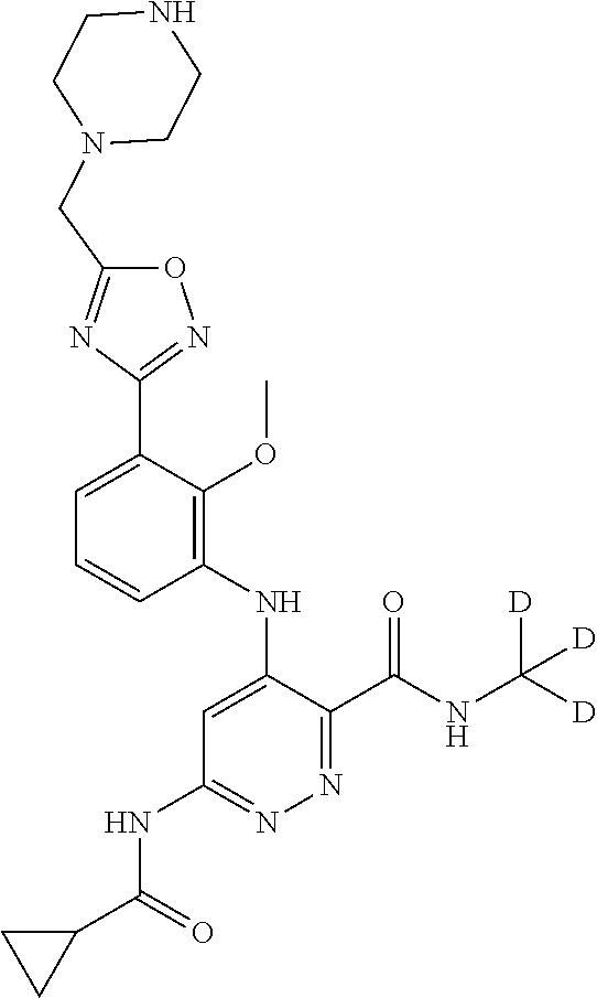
C1=C(C2=NOC(CN3CCNCC3)=N2)C(OC)=C(NC2=CC(NC(C3CC3)=O)=NN=C2C(NC([D])([D])[D])=O)C=C1
